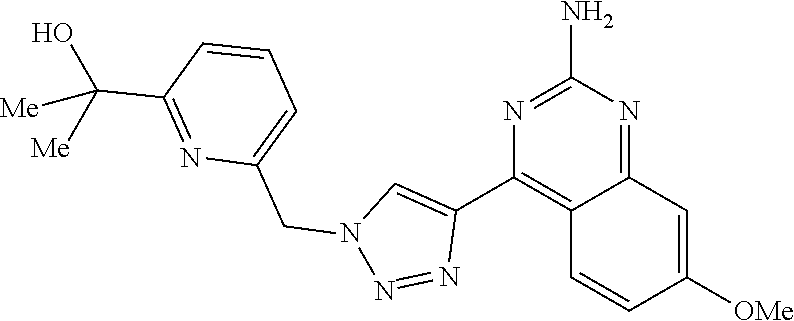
C12=NC(N)=NC(C3=CN(CC4=CC=CC(C(O)([Me])[Me])=N4)N=N3)=C1C=CC([OMe])=C2
